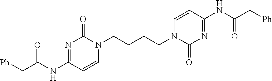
N1=C(NC(C[Ph])=O)C=CN(CCCCN2C=CC(NC(C[Ph])=O)=NC2=O)C1=O
